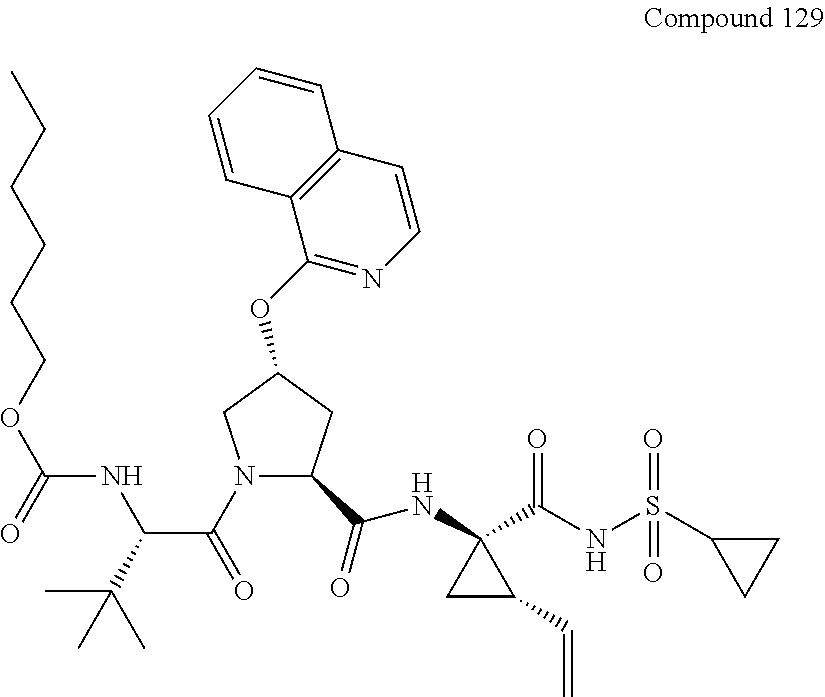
N1(C(=O)C(C(C)(C)C)NC(OCCCCCC)=O)C(C(=O)NC2(C(NS(C3CC3)(=O)=O)=O)CC2C=C)CC(OC2=NC=CC3=C2C=CC=C3)C1
